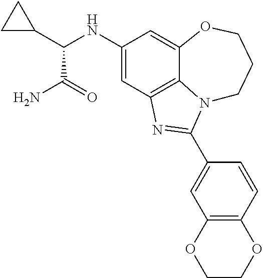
C1(NC(C2CC2)C(N)=O)=CC2=C3C(=C1)OCCCN3C(C1=CC3=C(C=C1)OCCO3)=N2
